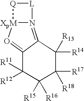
N12=C3C(=O[XpM]1[Q][L]2)C([R12])([R11])C([R15])([R16])C([R17])([R18])C3([R14])[R13]
